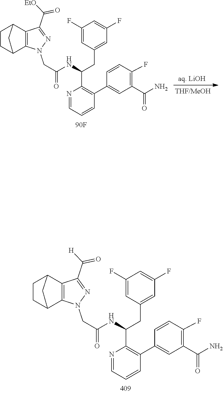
C1CC2C3=C(C1C2)C(C([H])=O)=NN3CC(NC(CC1=CC(F)=CC(F)=C1)C1=C(C2=CC(C(N)=O)=C(F)C=C2)C=CC=N1)=O.C1CC2C3=C(C1C2)C(C([EtO])=O)=NN3CC(NC(CC1=CC(F)=CC(F)=C1)C1=C(C2=CC(C(N)=O)=C(F)C=C2)C=CC=N1)=O
